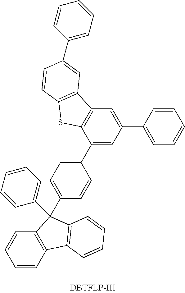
C1=CC2=C(C=C1)C(C1=CC=CC=C1)(C1=CC=C(C3=CC(C4=CC=CC=C4)=CC4=C3SC3=C4C=C(C4=CC=CC=C4)C=C3)C=C1)C1=C2C=CC=C1
